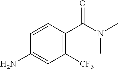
NC1=CC([CF3])=C(C(N(C)C)=O)C=C1
